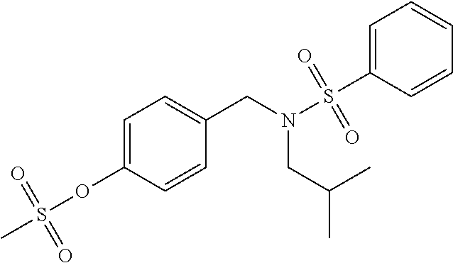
C1=C(OS(=O)(=O)C)C=CC(CN(S(=O)(=O)C2=CC=CC=C2)CC(C)C)=C1
